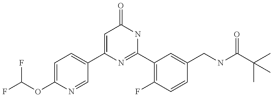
C(OC1=CC=C(C2=CC(=O)NC(C3=C(F)C=CC(CNC(C(C)(C)C)=O)=C3)=N2)C=N1)(F)F
